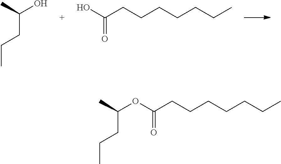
OC(CCCCCCC)=O.CC(O)CCC.O(C(CCCCCCC)=O)C(C)CCC
